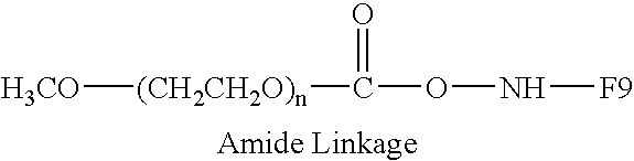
[H3CO][(CH2CH2O)n]C(=O)ON[F9]
